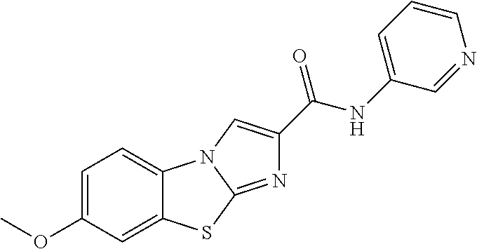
C1=C(OC)C=C2C(=C1)N1C(=NC(C(NC3=CC=CN=C3)=O)=C1)S2
